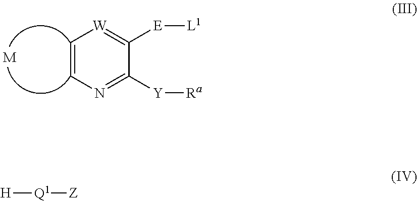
C1=CN=C([Y][Ra])C([E][L1])=[W]1.[M].[H][Q1][Z]
